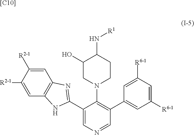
C12=C(C=C([R2-1])C([R2-1])=C1)NC(C1=CN=CC(C3=CC([R6-1])=CC([R6-1])=C3)=C1N1CCC(N[R1])C(O)C1)=N2.[[C10]]
